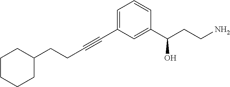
C(#CC1=CC=CC(C(CCN)O)=C1)CCC1CCCCC1
